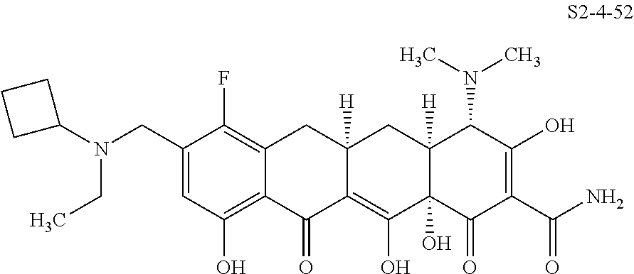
C1(CN(C2CCC2)CC)=CC(O)=C2C(=C1F)CC1([H])C(=C(O)C3(O)C([H])(C1)C(N(C)C)C(O)=C(C(N)=O)C3=O)C2=O
